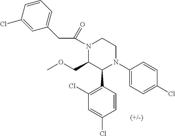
C1(N2CCN(C(CC3=CC=CC(Cl)=C3)=O)C(COC)C2C2=C(Cl)C=C(Cl)C=C2)=CC=C(Cl)C=C1
